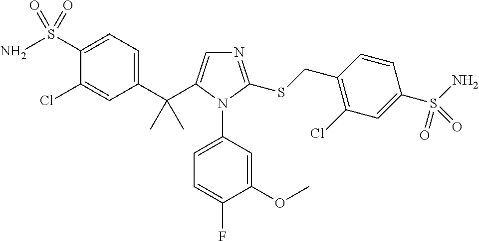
C1(C(C2=CN=C(SCC3=C(Cl)C=C(S(N)(=O)=O)C=C3)N2C2=CC=C(F)C(OC)=C2)(C)C)=CC=C(S(N)(=O)=O)C(Cl)=C1
